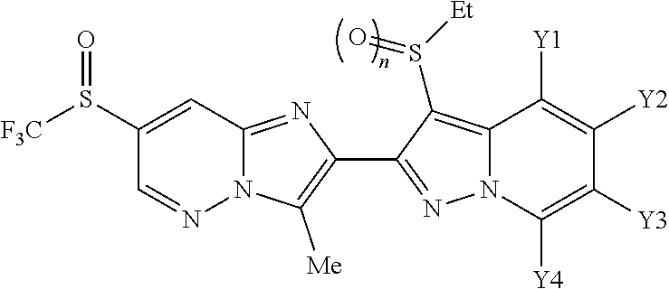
N12C(=NC(C3=NN4C(=C3S([Et])=O)C([Y1])=C([Y2])C([Y3])=C4[Y4])=C1[Me])C=C(S([F3C])=O)C=N2
